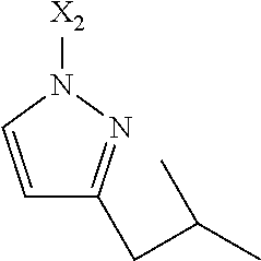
C1=CN([X2])N=C1CC(C)C
